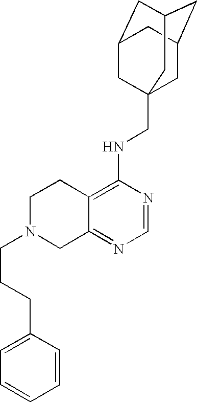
C12=C(NCC34CC5CC(CC(C3)C5)C4)N=CN=C1CN(CCCC1=CC=CC=C1)CC2
